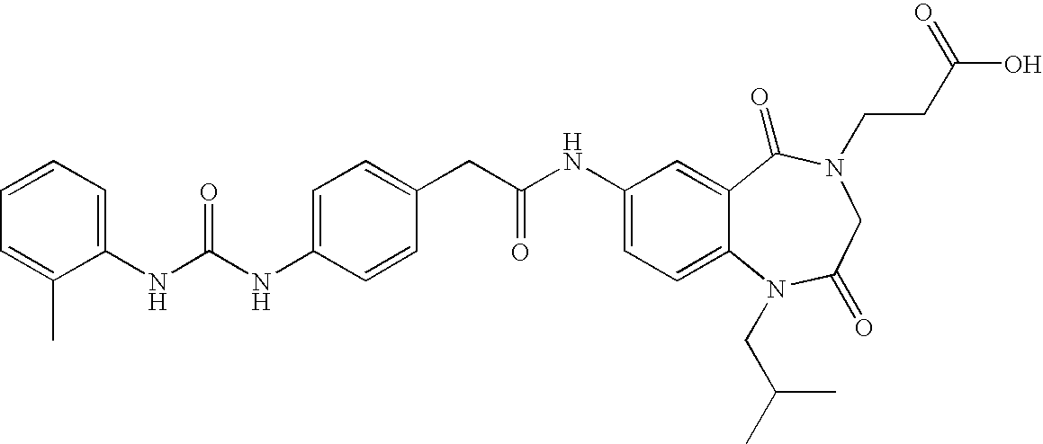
C1(NC(NC2=CC=C(CC(NC3=CC=C4C(=C3)C(=O)N(CCC(O)=O)CC(=O)N4CC(C)C)=O)C=C2)=O)=CC=CC=C1C
